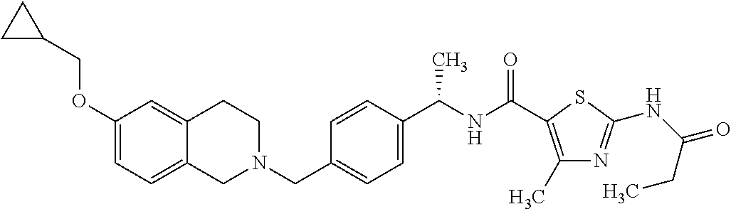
C1(OCC2CC2)=CC=C2C(=C1)CCN(CC1=CC=C(C(NC(=O)C3=C(C)N=C(NC(=O)CC)S3)C)C=C1)C2
